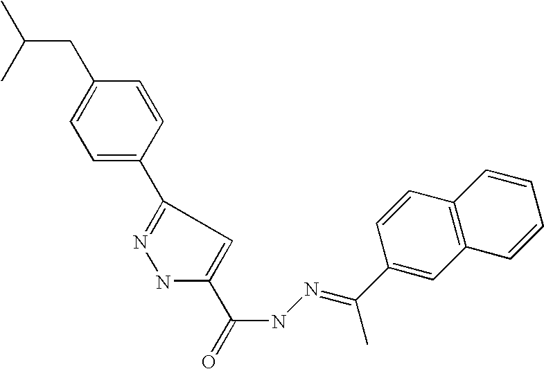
C12=C(C=CC(C(C)=NNC(C3=CC(C4=CC=C(CC(C)C)C=C4)=NN3)=O)=C1)C=CC=C2
